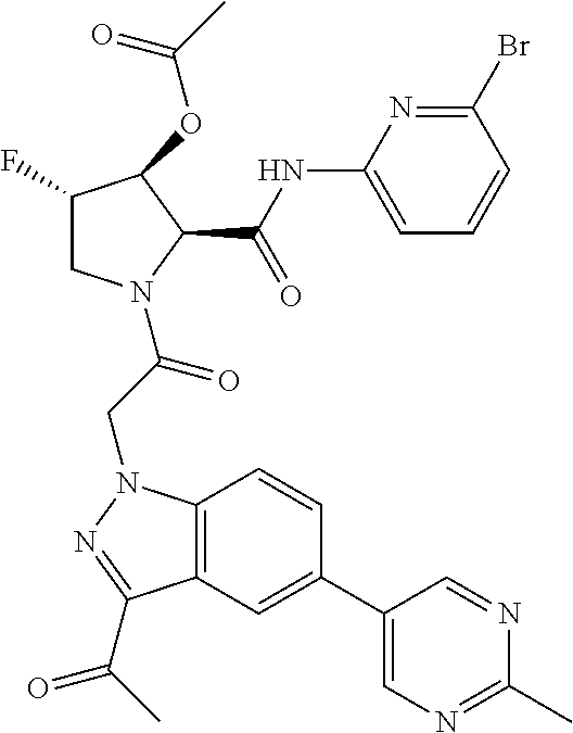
C1(NC(C2C(OC(C)=O)C(F)CN2C(CN2C3=C(C(C(C)=O)=N2)C=C(C2=CN=C(C)N=C2)C=C3)=O)=O)=CC=CC(Br)=N1
